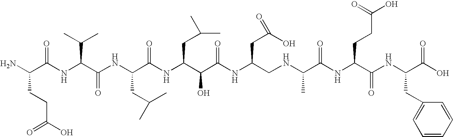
NC(C(NC(C(NC(C(NC(C(C(NC(CNC(C(NC(C(NC(C(O)=O)CC1=CC=CC=C1)=O)CCC(O)=O)=O)C)CC(O)=O)=O)O)CC(C)C)=O)CC(C)C)=O)C(C)C)=O)CCC(O)=O
